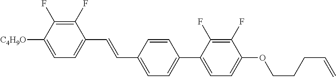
C1(F)=C(F)C([C4H9O])=CC=C1C=CC1=CC=C(C2=CC=C(OCCCC=C)C(F)=C2F)C=C1
